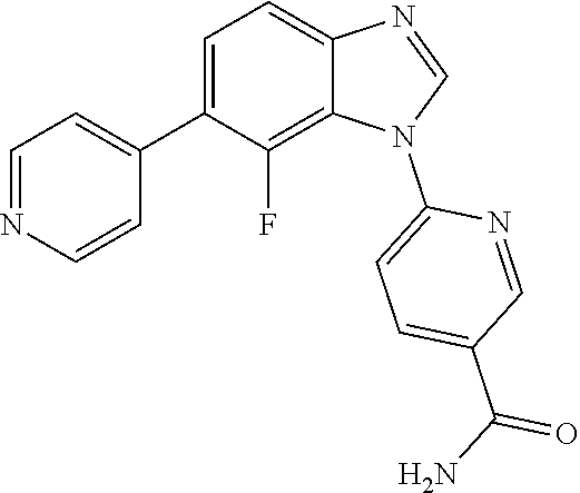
C1=NC2=CC=C(C3=CC=NC=C3)C(F)=C2N1C1=CC=C(C(N)=O)C=N1
